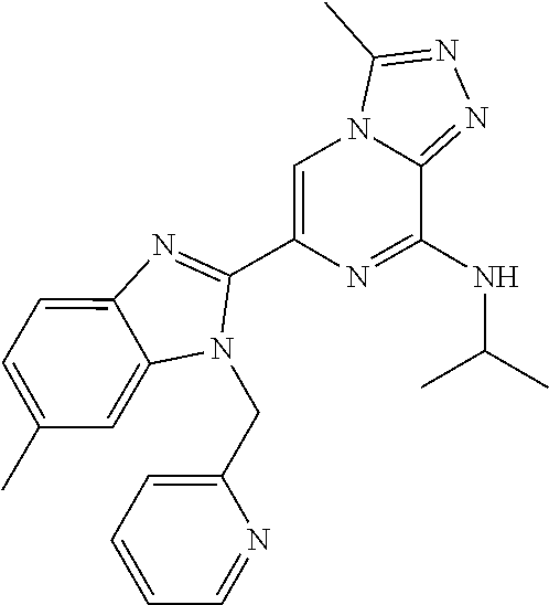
C1=C(C)C=C2C(=C1)N=C(C1=CN3C(=NN=C3C)C(NC(C)C)=N1)N2CC1=CC=CC=N1
